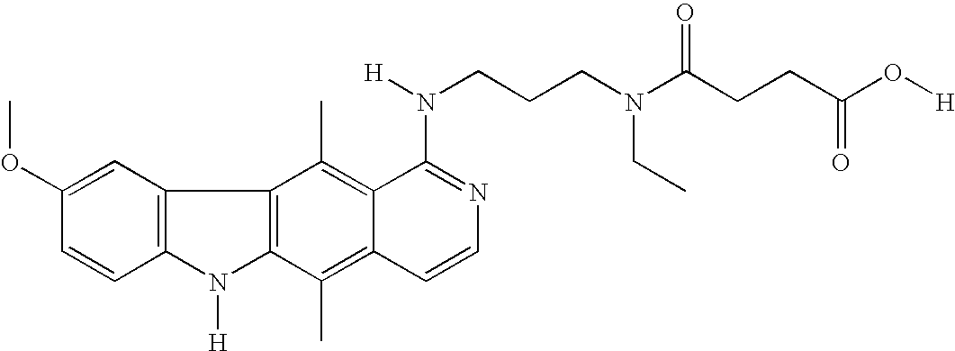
COC1=CC2=C(C=C1)N([H])C1=C2C(C)=C2C(=C1C)C=CN=C2N([H])CCCN(CC)C(CCC(O[H])=O)=O
